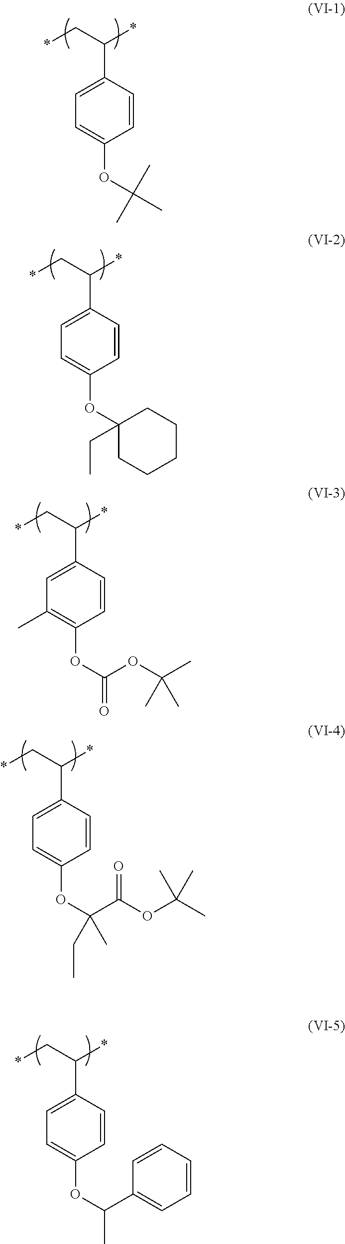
*CC(*)C1=CC=C(OC(C)(C)C)C=C1.*CC(*)C1=CC=C(OC2(CC)CCCCC2)C=C1.*CC(*)C1=CC(C)=C(OC(=O)OC(C)(C)C)C=C1.*CC(*)C1=CC=C(OC(C(OC(C)(C)C)=O)(CC)C)C=C1.*CC(*)C1=CC=C(OC(C2=CC=CC=C2)C)C=C1
